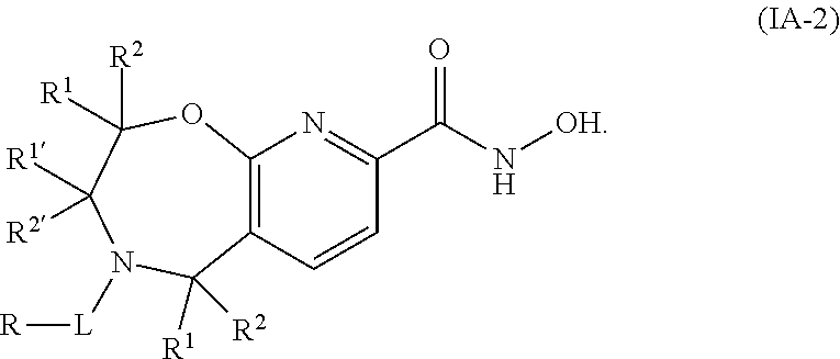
C12=C(C=CC(C(=O)N[OH])=N1)C([R1])([R2])N([L][R])C([R1])([R2])C([R1])([R2])O2
